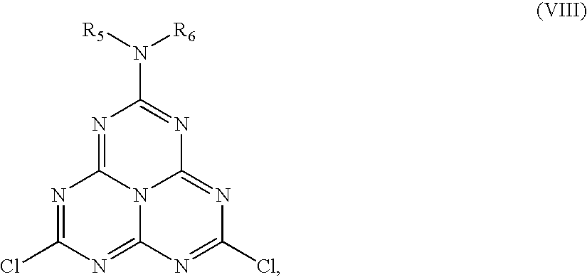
C1(N([R6])[R5])=NC2=NC(Cl)=NC3=NC(Cl)=NC(=N1)N23
